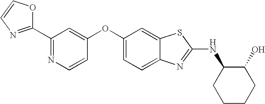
N1=C(C2=NC=CO2)C=C(OC2=CC=C3C(=C2)SC(NC2CCCCC2O)=N3)C=C1
